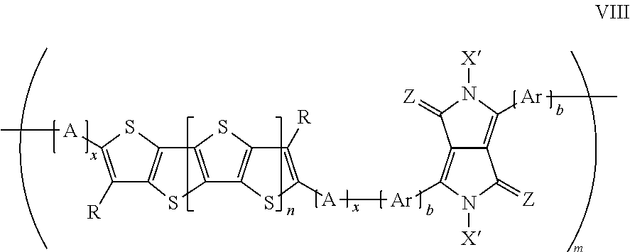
C12=C(SC3=C1SC([A]C)=C3[R])C1=C(S2)C([R])=C([A][Ar]C2=C3C(=C([Ar]C)N([X])C3=[Z])C(=[Z])N2[X])S1
